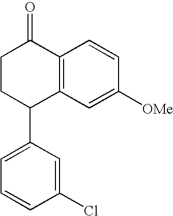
C12=C(C=C([OMe])C=C1)C(C1=CC=CC(Cl)=C1)CCC2=O
